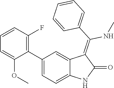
C1(C2=C(F)C=CC=C2OC)=CC=C2C(=C1)C(=C(C1=CC=CC=C1)NC)C(=O)N2
